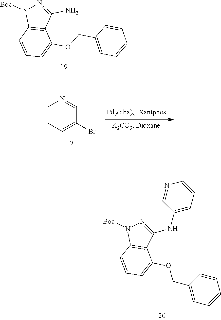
C1=CC=C(OCC2=CC=CC=C2)C2=C1N([Boc])N=C2N.C1=CC=C(Br)C=N1.C1(NC2=CC=CN=C2)=NN([Boc])C2=C1C(OCC1=CC=CC=C1)=CC=C2
